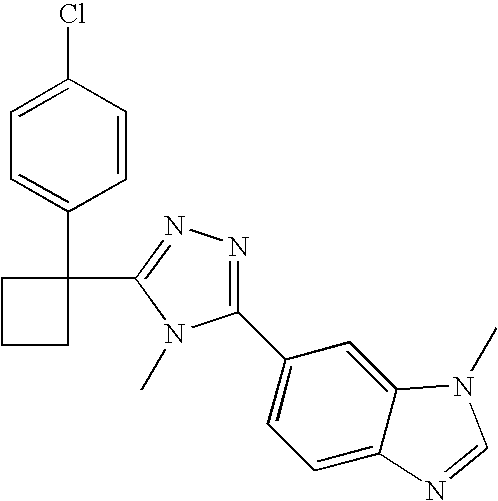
C1(Cl)=CC=C(C2(C3=NN=C(C4=CC=C5C(=C4)N(C)C=N5)N3C)CCC2)C=C1
